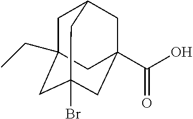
C1C2(CC)CC3(Br)CC(C(O)=O)(CC1C3)C2
